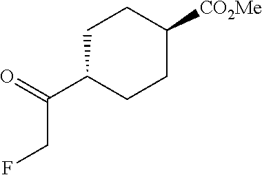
C1C(C(=O)CF)CCC([CO2Me])C1
